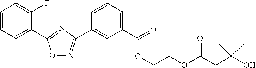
O1N=C(C2=CC(C(=O)OCCOC(CC(O)(C)C)=O)=CC=C2)N=C1C1=CC=CC=C1F
